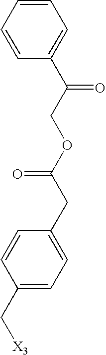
C1(C[X3])=CC=C(CC(OCC(C2=CC=CC=C2)=O)=O)C=C1
